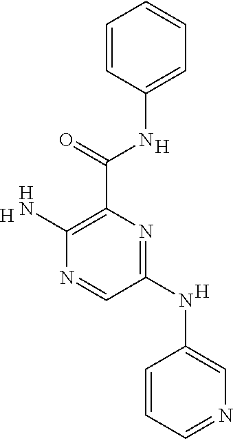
[H].N1=C(NC2=CN=CC=C2)C=NC(N)=C1C(=O)NC1=CC=CC=C1.[H].[H]
